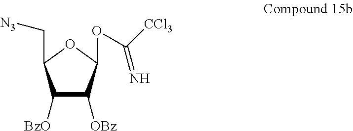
C1([BzO])C([OBz])C(OC([CCl3])=N)OC1C[N3]
